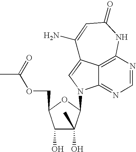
C12=C3N=CN=C1N(C1C(O)(C)C(O)C(COC(C)=O)O1)C=C2C(N)=CC(=O)N3
